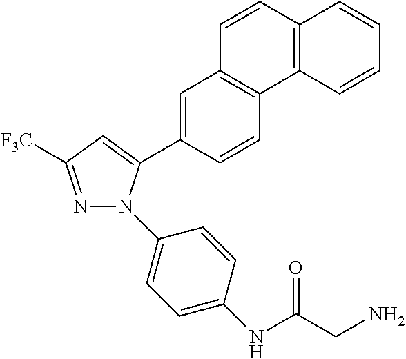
C12=C(C=CC=C1)C1=C(C=C2)C=C(C2=CC([F3C])=NN2C2=CC=C(NC(CN)=O)C=C2)C=C1
